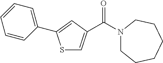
S1C=C(C(N2CCCCCC2)=O)C=C1C1=CC=CC=C1
